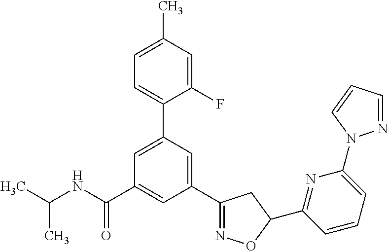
CC(NC(C1=CC(C2=NOC(C3=NC(N4N=CC=C4)=CC=C3)C2)=CC(C2=CC=C(C)C=C2F)=C1)=O)C
